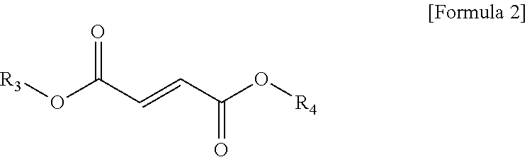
[R3]OC(C=CC(O[R4])=O)=O
